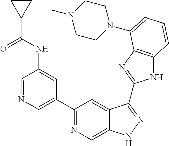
C1=NC=C(C2=NC=C3C(=C2)C(C2=NC4=C(N2)C=CC=C4N2CCN(C)CC2)=NN3)C=C1NC(C1CC1)=O
